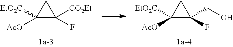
C1([AcO])([EtO2C])C(F)(CO)C1.C1([AcO])([EtO2C])C(F)([CO2Et])C1
